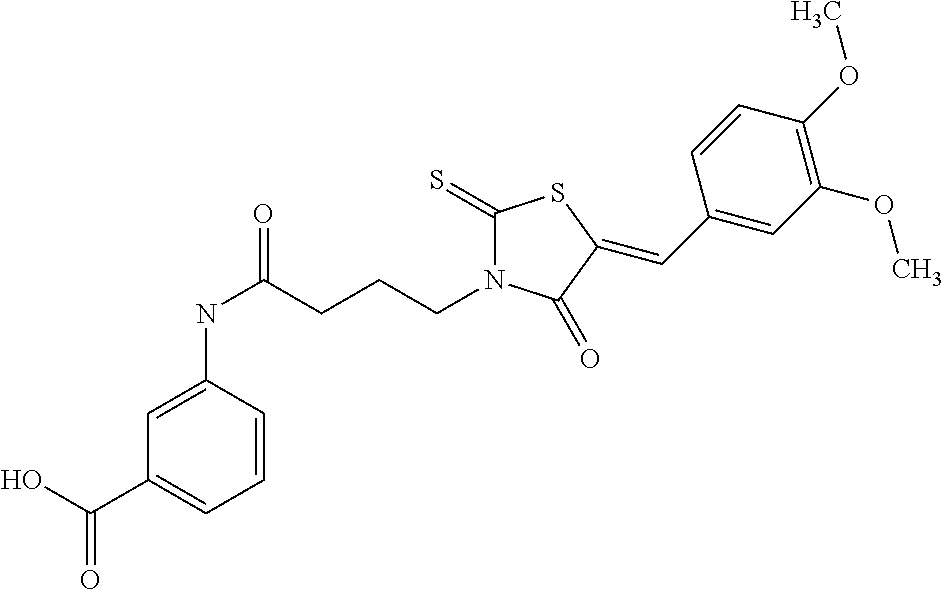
C1=CC(NC(=O)CCCN2C(=S)SC(=CC3=CC(OC)=C(OC)C=C3)C2=O)=CC(C(O)=O)=C1
